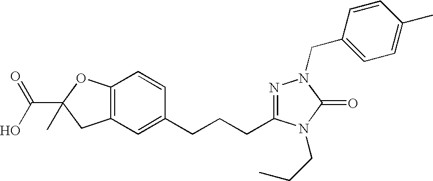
OC(C1(C)CC2=C(O1)C=CC(CCCC1=NN(CC3=CC=C(C)C=C3)C(=O)N1CCC)=C2)=O
